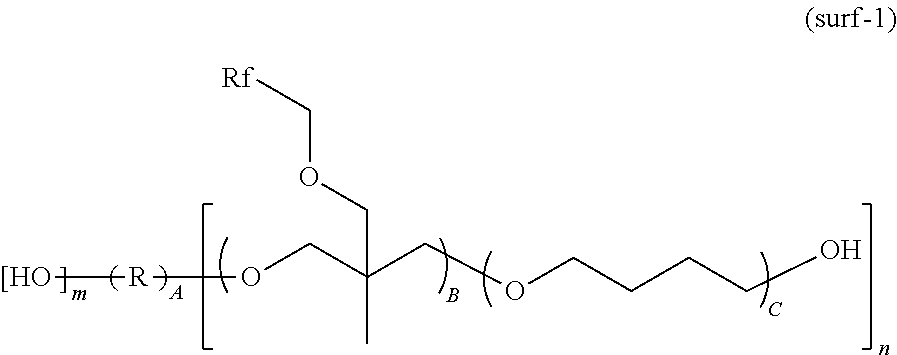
[[HO][R]OCC(COCCCCO)(C)COC[Rf].[A]
